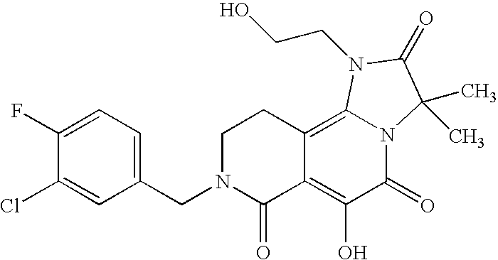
C1(CN2C(=O)C3=C(O)C(=O)N4C(=C3CC2)N(CCO)C(=O)C4(C)C)=CC=C(F)C(Cl)=C1
